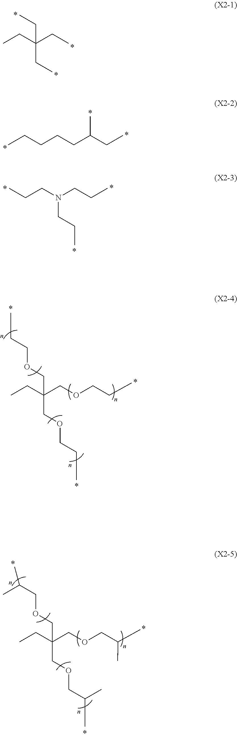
CCC(CC)(CC)CC.CCCCCC(CC)C.CCCN(CCC)CCC.C(CC)OCC(CC)(COCCC)COCCC.C(C(C)C)OCC(CC)(COCC(C)C)COCC(C)C
